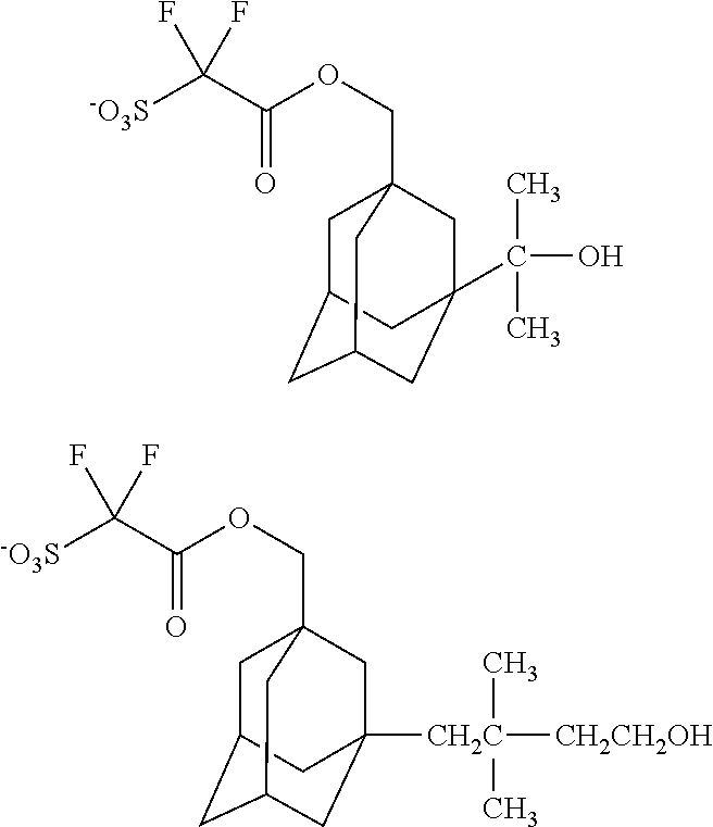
[-O3S]C(C(OCC12CC3CC(CC(C(C)(C)O)(C1)C3)C2)=O)(F)F.[-O3S]C(C(OCC12CC3CC(CC([CH2C](C)([CH2CH2OH])C)(C1)C3)C2)=O)(F)F
